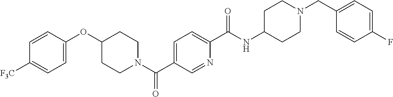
C1=C(OC2CCN(C(C3=CC=C(C(NC4CCN(CC5=CC=C(F)C=C5)CC4)=O)N=C3)=O)CC2)C=CC([F3C])=C1
